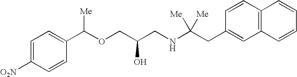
C1=C([O2N])C=CC(C(OCC(CNC(CC2=CC3=C(C=C2)C=CC=C3)([Me])[Me])O)[Me])=C1
